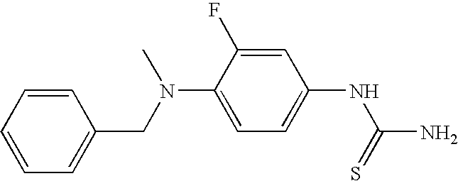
C1(CN(C)C2=CC=C(NC(N)=S)C=C2F)=CC=CC=C1
